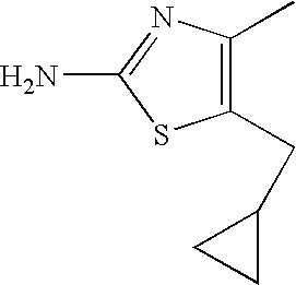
C1(CC2CC2)=C(C)N=C(N)S1
